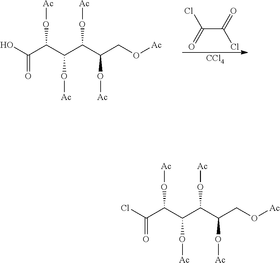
[CCl4].C(C(=O)Cl)(=O)Cl.OC(C(C(C(C(CO[Ac])O[Ac])O[Ac])O[Ac])O[Ac])=O.ClC(C(C(C(C(CO[Ac])O[Ac])O[Ac])O[Ac])O[Ac])=O
